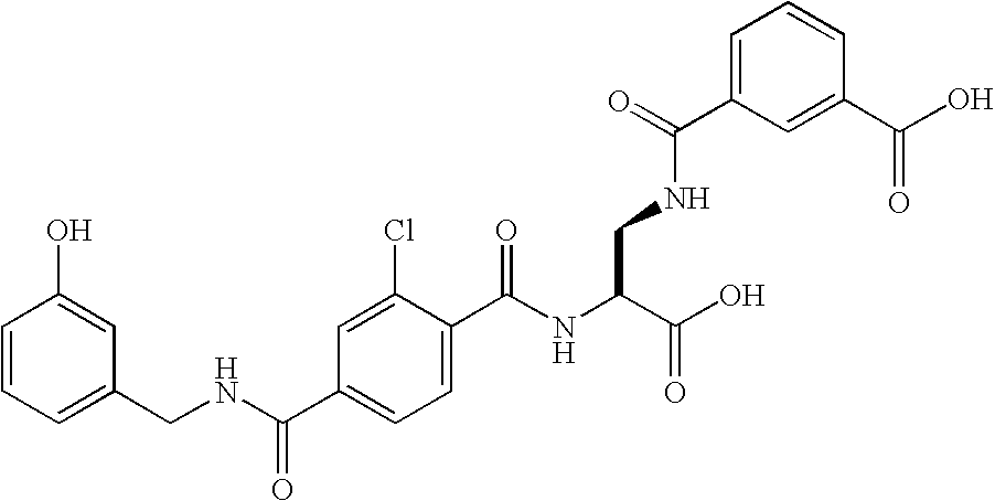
C1(O)=CC(CNC(C2=CC=C(C(NC(C(O)=O)CNC(C3=CC=CC(C(=O)O)=C3)=O)=O)C(Cl)=C2)=O)=CC=C1
